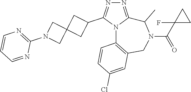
N1=C2N(C(C3CC4(C3)CN(C3=NC=CC=N3)C4)=N1)C1=C(CN(C(=O)C3(F)CC3)C2C)C=C(Cl)C=C1
